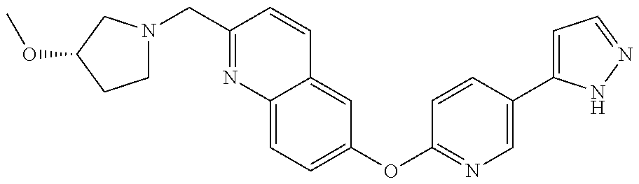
C(C1=NC2=CC=C(OC3=NC=C(C4=CC=NN4)C=C3)C=C2C=C1)N1CCC(OC)C1
